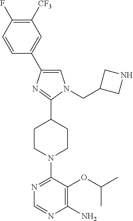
C1=C(C2=CC([CF3])=C(F)C=C2)N=C(C2CCN(C3=NC=NC(N)=C3OC(C)C)CC2)N1CC1CNC1
